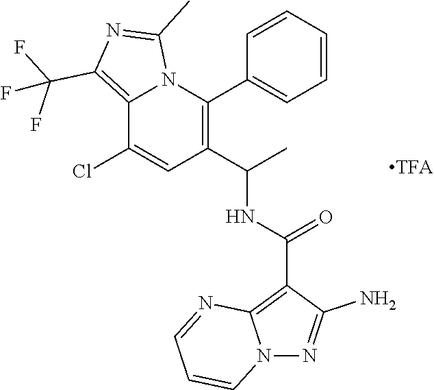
C12=C(C(F)(F)F)N=C(C)N1C(C1=CC=CC=C1)=C(C(C)NC(C1=C3N(N=C1N)C=CC=N3)=O)C=C2Cl
